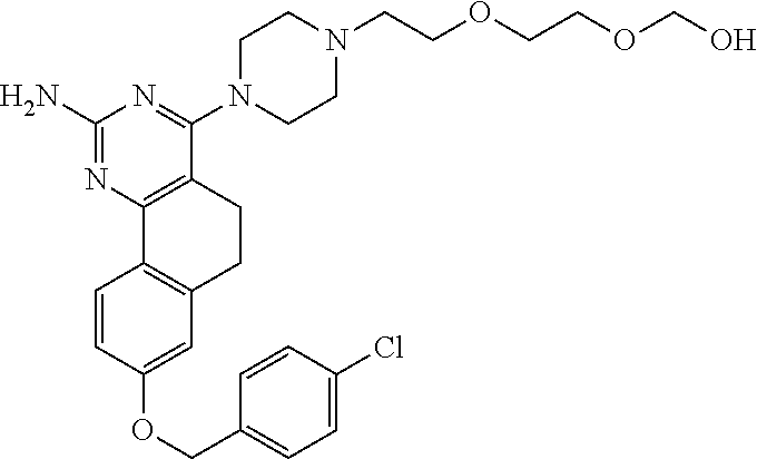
C1(N)=NC2=C(C(N3CCN(CCOCCOCO)CC3)=N1)CCC1=C2C=CC(OCC2=CC=C(Cl)C=C2)=C1
